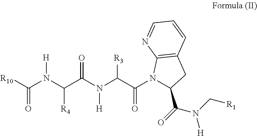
C(N(C(C(N1C(C(=O)N(C[R1])[H])CC2=C1N=CC=C2)=O)[R3])[H])(C(N(C([R10])=O)[H])[R4])=O
